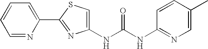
C1(C2=NC(NC(=O)NC3=NC=C(C)C=C3)=CS2)=CC=CC=N1
